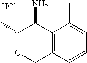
C12=C(C(C)=CC=C1)C(N)C(C)OC2.Cl
